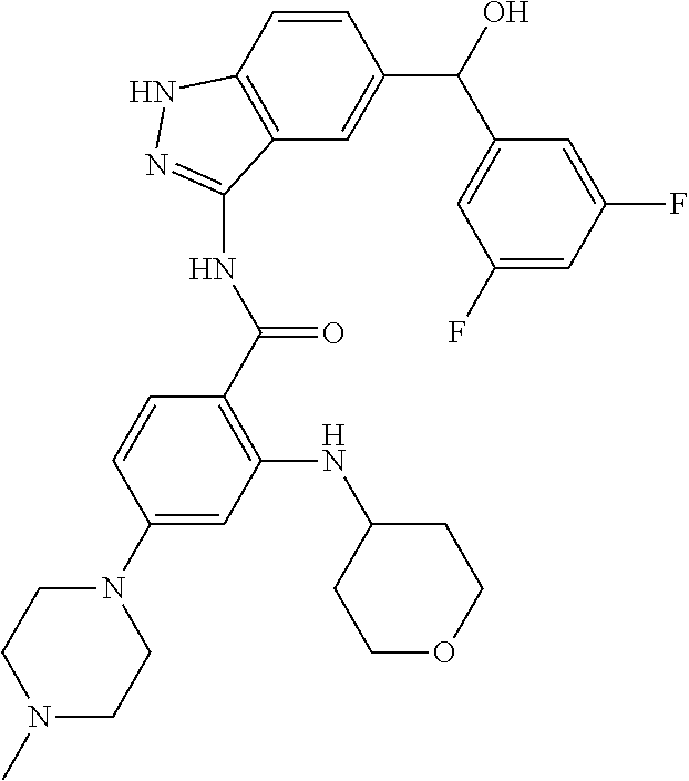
C1=CC(N2CCN(C)CC2)=CC(NC2CCOCC2)=C1C(NC1=NNC2=C1C=C(C(C1=CC(F)=CC(F)=C1)O)C=C2)=O
